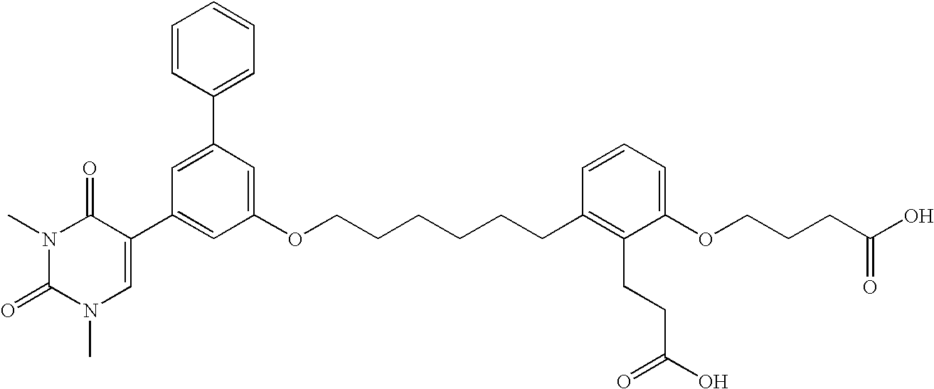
C1=C(C2=CC=CC=C2)C=C(OCCCCCCC2=C(CCC(O)=O)C(OCCCC(O)=O)=CC=C2)C=C1C1=CN(C)C(=O)N(C)C1=O
